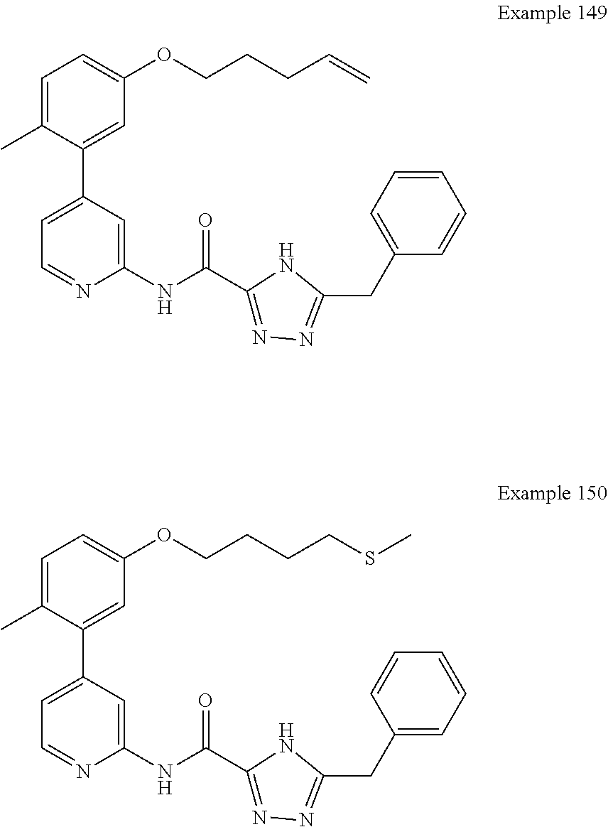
C1(C2=CC=NC(NC(C3=NN=C(CC4=CC=CC=C4)N3)=O)=C2)=CC(OCCCC=C)=CC=C1C.C1(C2=CC=NC(NC(C3=NN=C(CC4=CC=CC=C4)N3)=O)=C2)=CC(OCCCCSC)=CC=C1C
